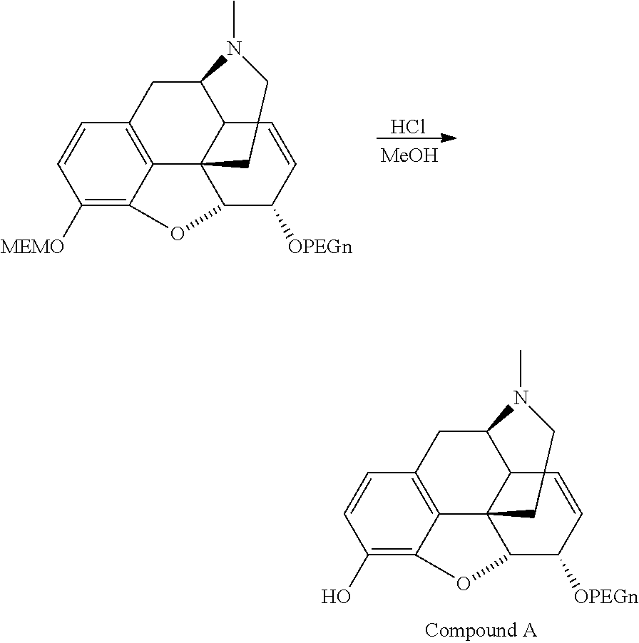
C1=CC([MEMO])=C2C3=C1CC(N(C)C)C1C3(C)C(C([OPEGn])C=C1)O2.Cl.[MeOH].C1=CC(O)=C2C3=C1CC(N(C)C)C1C3(C)C(C([OPEGn])C=C1)O2
